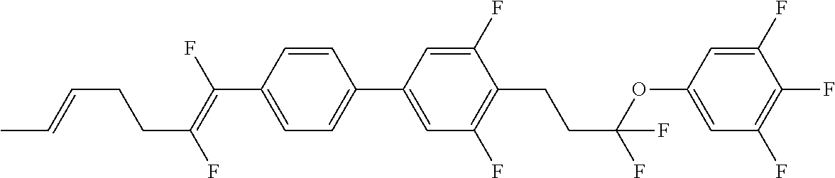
C(C1=CC=C(C2=CC(F)=C(CCC(OC3=CC(F)=C(F)C(F)=C3)(F)F)C(F)=C2)C=C1)(=C(F)CCC=CC)F
